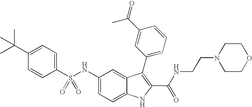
C1(C(C)(C)C)=CC=C(S(NC2=CC=C3C(=C2)C(C2=CC=CC(C(=O)C)=C2)=C(C(NCCN2CCOCC2)=O)N3)(=O)=O)C=C1
